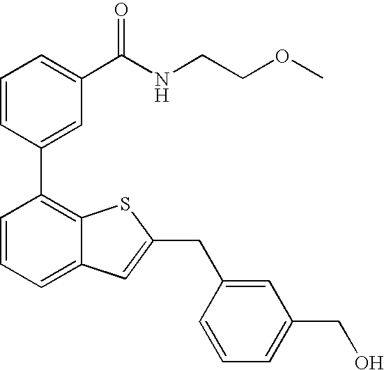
C1=CC(C2=C3C(=CC=C2)C=C(CC2=CC(CO)=CC=C2)S3)=CC(C(NCCOC)=O)=C1
